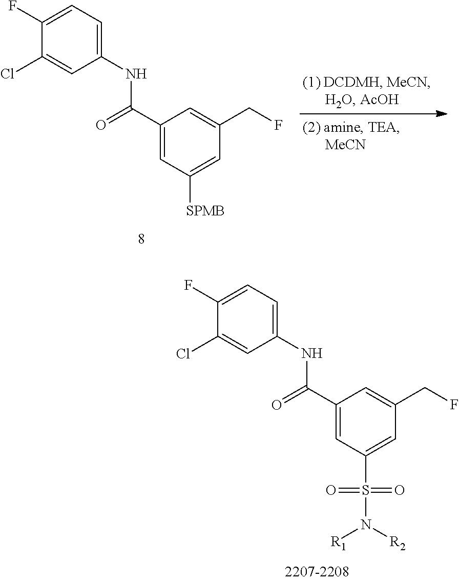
C1(F)=CC=C(NC(C2=CC([SPMB])=CC(CF)=C2)=O)C=C1Cl.C1(F)=CC=C(NC(C2=CC(S(N([R1])[R2])(=O)=O)=CC(CF)=C2)=O)C=C1Cl
